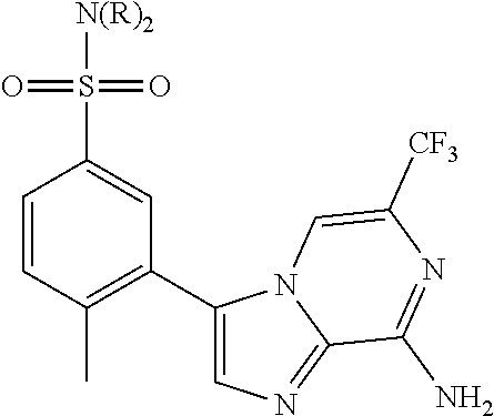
C1=CC(C)=C(C2=CN=C3N2C=C([CF3])N=C3N)C=C1S(=O)(=O)[N(R)2]
